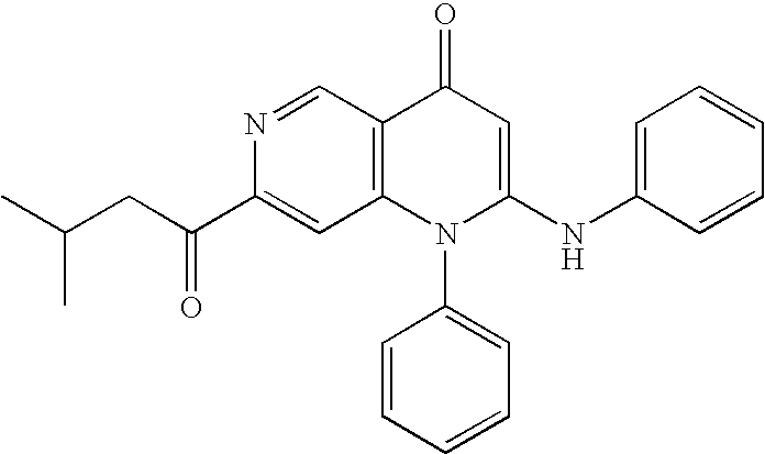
CC(CC(=O)C1=CC2=C(C=N1)C(=O)C=C(NC1=CC=CC=C1)N2C1=CC=CC=C1)C
